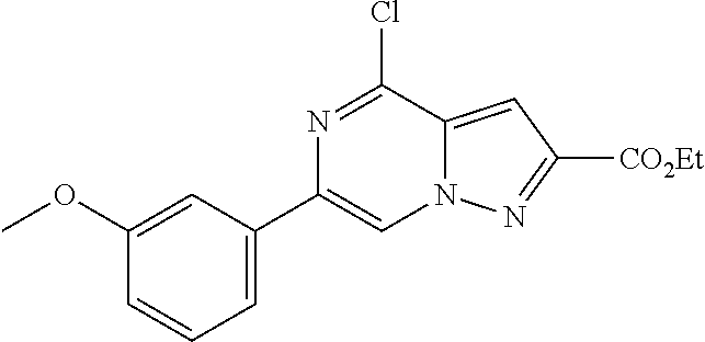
C1=C(OC)C=CC=C1C1=CN2C(=CC([CO2Et])=N2)C(Cl)=N1
